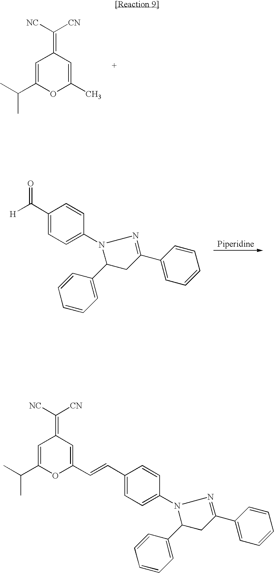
C1(C([H])=O)=CC=C(N2C(C3=CC=CC=C3)CC(C3=CC=CC=C3)=N2)C=C1.C1=C(C(C)C)OC(C)=CC1=C([CN])[NC].C1=C(C(C)C)OC(C=CC2=CC=C(N3C(C4=CC=CC=C4)CC(C4=CC=CC=C4)=N3)C=C2)=CC1=C([NC])[CN]
